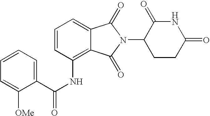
C1=CC=C2C(=C1NC(C1=CC=CC=C1[OMe])=O)C(=O)N(C1CCC(=O)NC1=O)C2=O
